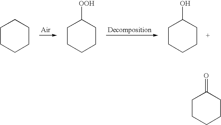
C1CCCCC1.C1CCCCC1[OOH].C1CCCCC1O.C1CCCCC1=O
